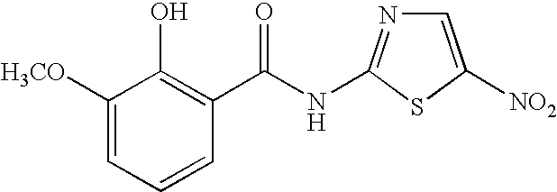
C1([H3CO])=CC=CC(C(NC2=NC=C([NO2])S2)=O)=C1O
